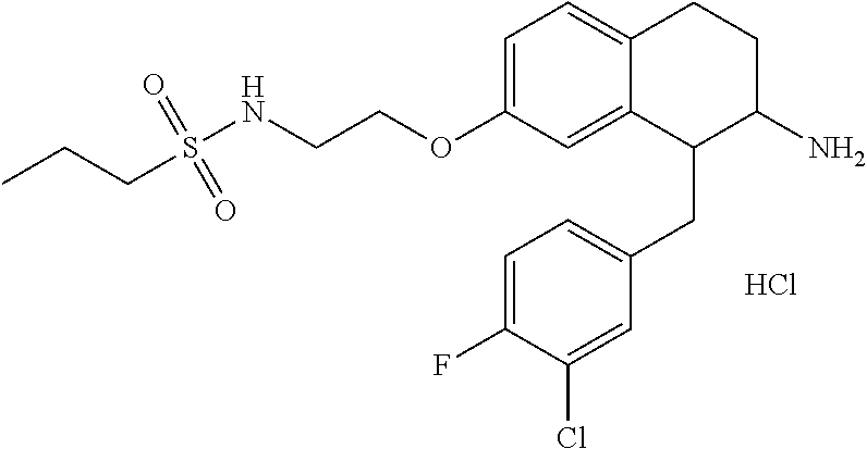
C1=C(OCCNS(CCC)(=O)=O)C=C2C(=C1)CCC(N)C2CC1=CC=C(F)C(Cl)=C1.Cl
